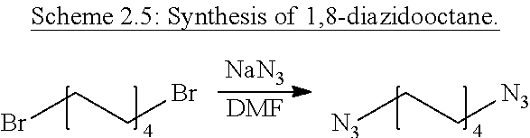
BrCCBr.[NaN3].[DMF].[N3]CC[N3]
